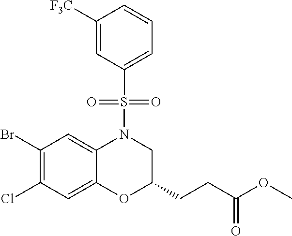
C1(Br)=C(Cl)C=C2C(=C1)N(S(=O)(=O)C1=CC=CC([F3C])=C1)CC(CCC(OC)=O)O2
